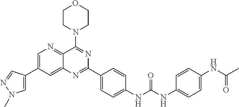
C1=C(C2=CN(C)N=C2)C=C2C(=N1)C(N1CCOCC1)=NC(C1=CC=C(NC(NC3=CC=C(NC(C)=O)C=C3)=O)C=C1)=N2
